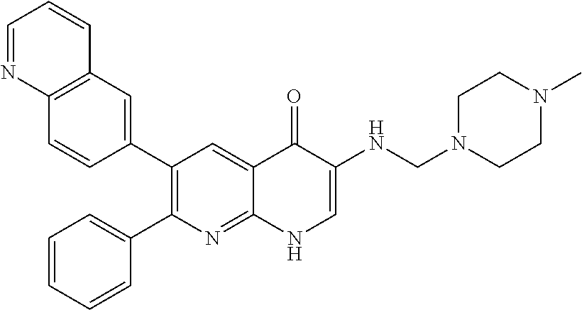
C12=C(C=C(C3=C(C4=CC=CC=C4)N=C4C(=C3)C(=O)C(NCN3CCN(C)CC3)=CN4)C=C1)C=CC=N2
